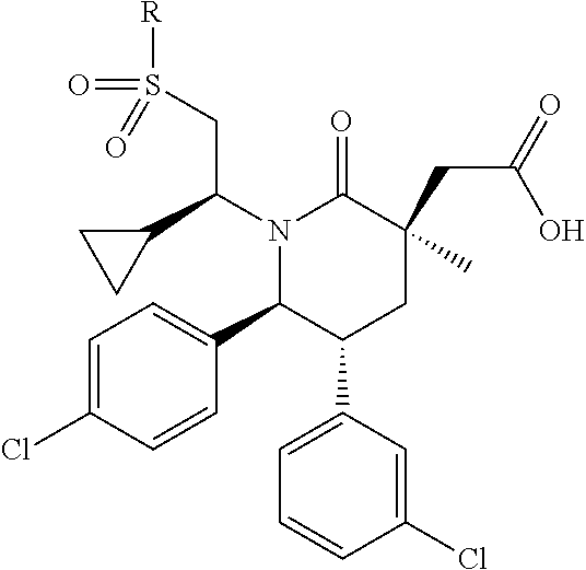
C1=C(Cl)C=CC(C2C(C3=CC=CC(Cl)=C3)CC(CC(O)=O)(C)C(=O)N2C(CS([R])(=O)=O)C2CC2)=C1
